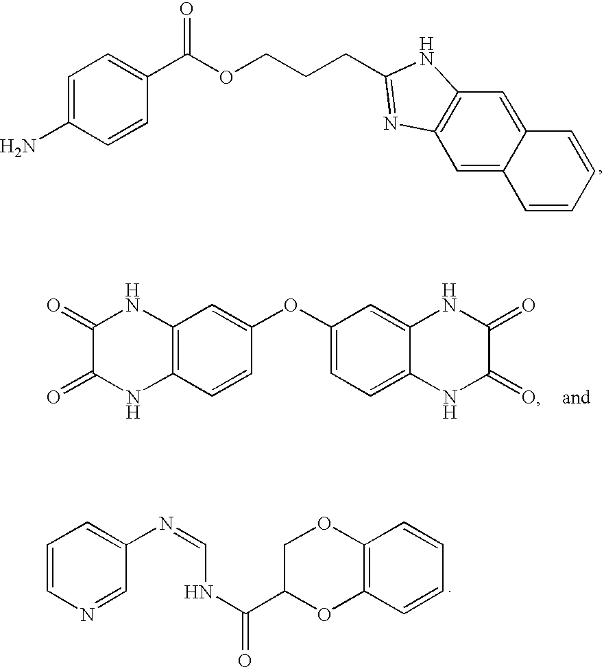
C1=C2C(=CC3=C1NC(CCCOC(C1=CC=C(N)C=C1)=O)=N3)C=CC=C2.C1(=O)C(=O)NC2=C(N1)C=C(OC1=CC=C3C(=C1)NC(=O)C(=O)N3)C=C2.C1=CN=CC(N=CNC(C2OC3=C(OC2)C=CC=C3)=O)=C1
